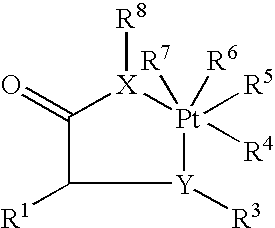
C1(=O)[X]([R8])[Pt]([R7])([R6])([R5])([R4])[Y]([R3])C1[R1]
